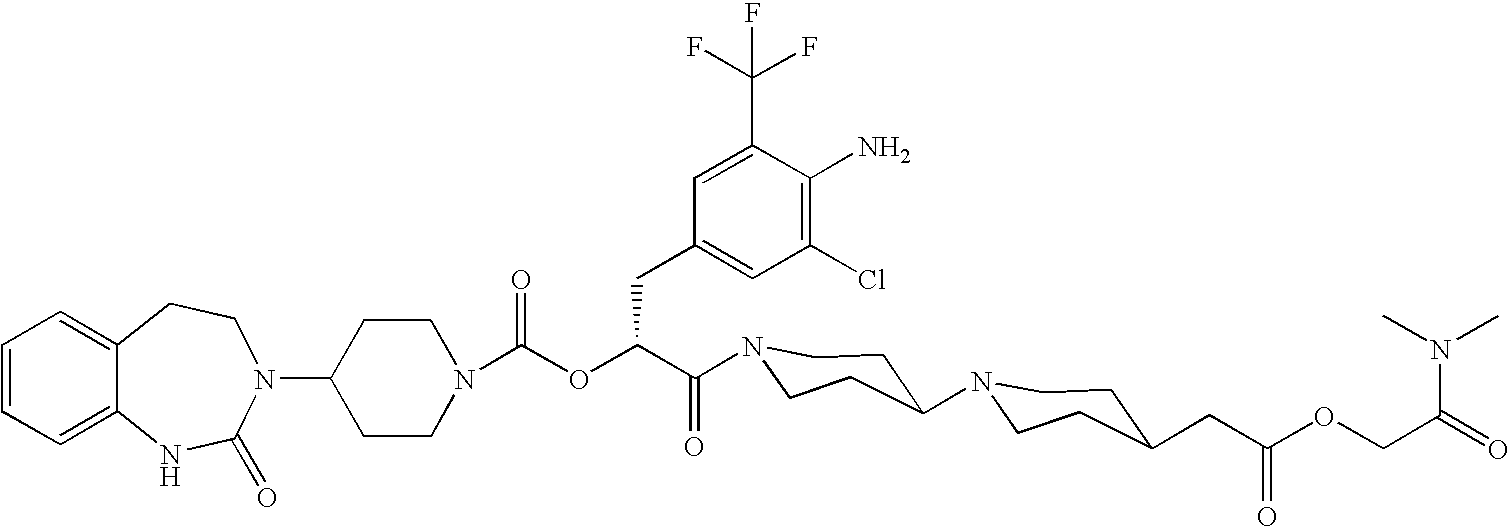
C12=CC=CC=C1NC(=O)N(C1CCN(C(OC(C(=O)N3CCC(N4CCC(CC(OCC(=O)N(C)C)=O)CC4)CC3)CC3=CC(Cl)=C(N)C(C(F)(F)F)=C3)=O)CC1)CC2
